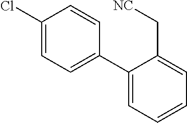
C1(Cl)=CC=C(C2=CC=CC=C2C[NC])C=C1
